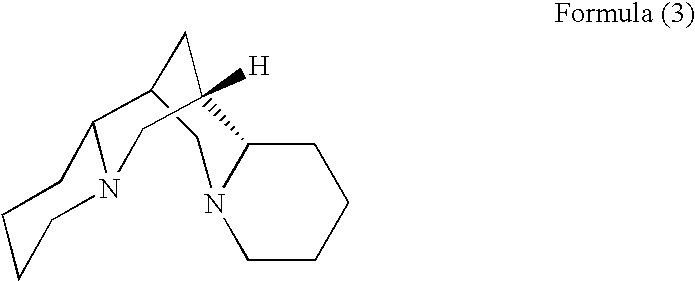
C1CCCC2N1CC1CC2([H])CN2C1CCCC2
